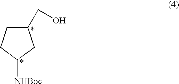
C1(CO)CCC([NHBoc])C1
